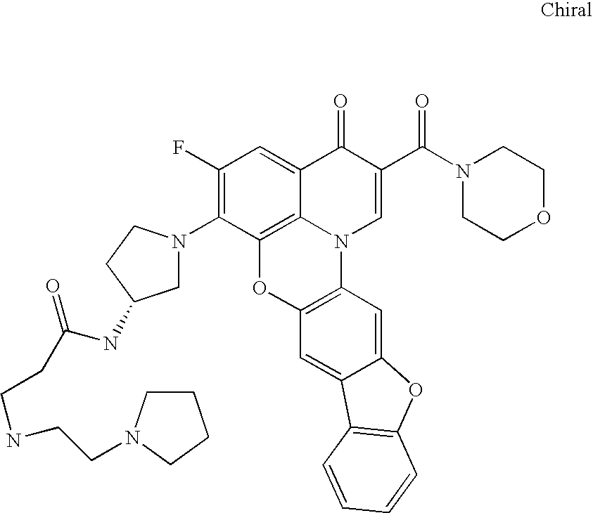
C12=C3C(=CC(F)=C1N1CC(NC(CCNCCN4CCCC4)=O)CC1)C(=O)C(C(=O)N1CCOCC1)=CN3C1=C(O2)C=C2C(=C1)OC1=C2C=CC=C1
